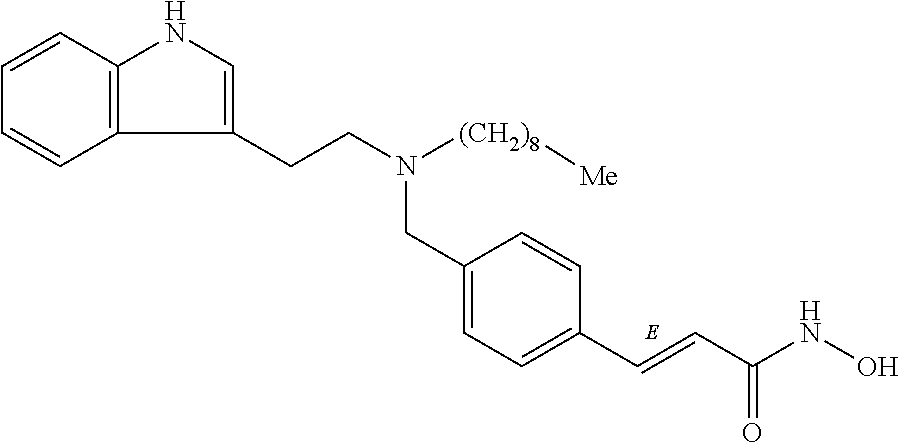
C1=C(CN(CCC2=CNC3=C2C=CC=C3)[(CH2)8][Me])C=CC(C=CC(NO)=O)=C1
